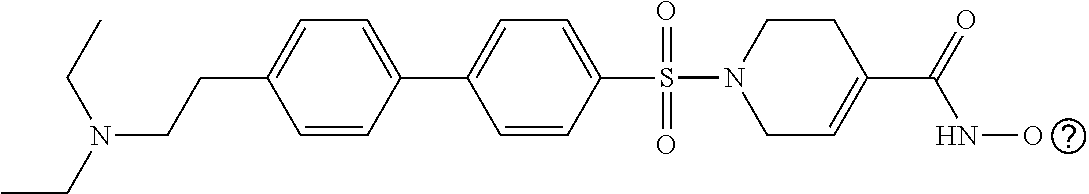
C1C=C(C(NO)=O)CCN1S(=O)(=O)C1=CC=C(C2=CC=C(CCN(CC)CC)C=C2)C=C1
